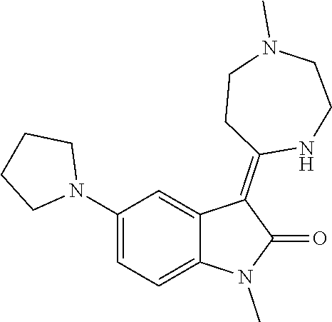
N1(C2=CC=C3C(=C2)C(=C2NCCN(C)CC2)C(=O)N3C)CCCC1
